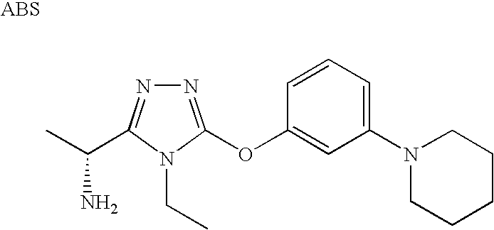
N1=C(OC2=CC(N3CCCCC3)=CC=C2)N(CC)C(C(C)N)=N1
